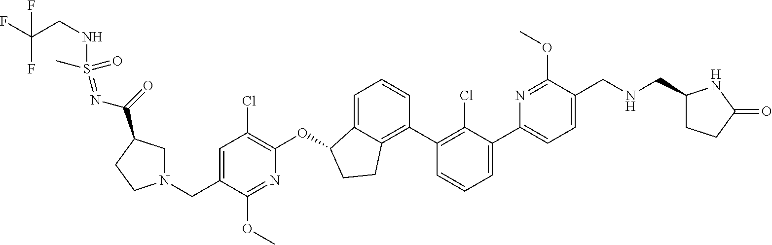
C1=C(C2=CC=CC(C3=C4C(=CC=C3)C(OC3=C(Cl)C=C(CN5CC(C(=O)N=S(=O)(C)NCC(F)(F)F)CC5)C(OC)=N3)CC4)=C2Cl)N=C(OC)C(CNCC2CCC(=O)N2)=C1
